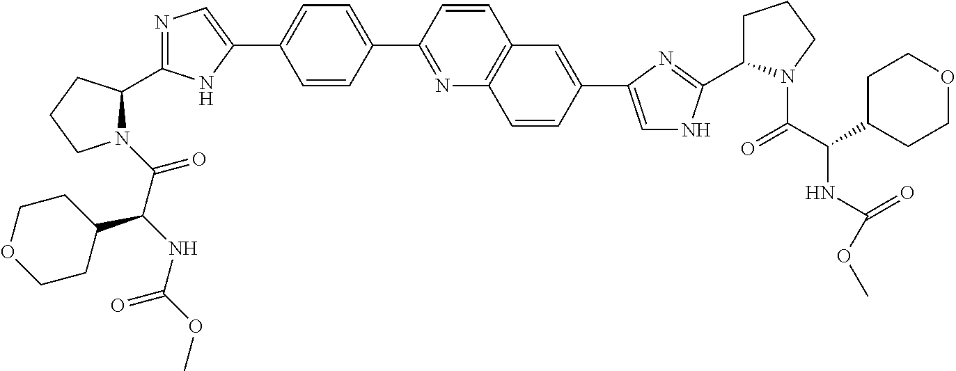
N1(C(C(NC(=O)OC)C2CCOCC2)=O)C(C2=NC=C(C3=CC=C(C4=NC5=C(C=C4)C=C(C4=CNC(C6CCCN6C(C(NC(=O)OC)C6CCOCC6)=O)=N4)C=C5)C=C3)N2)CCC1
